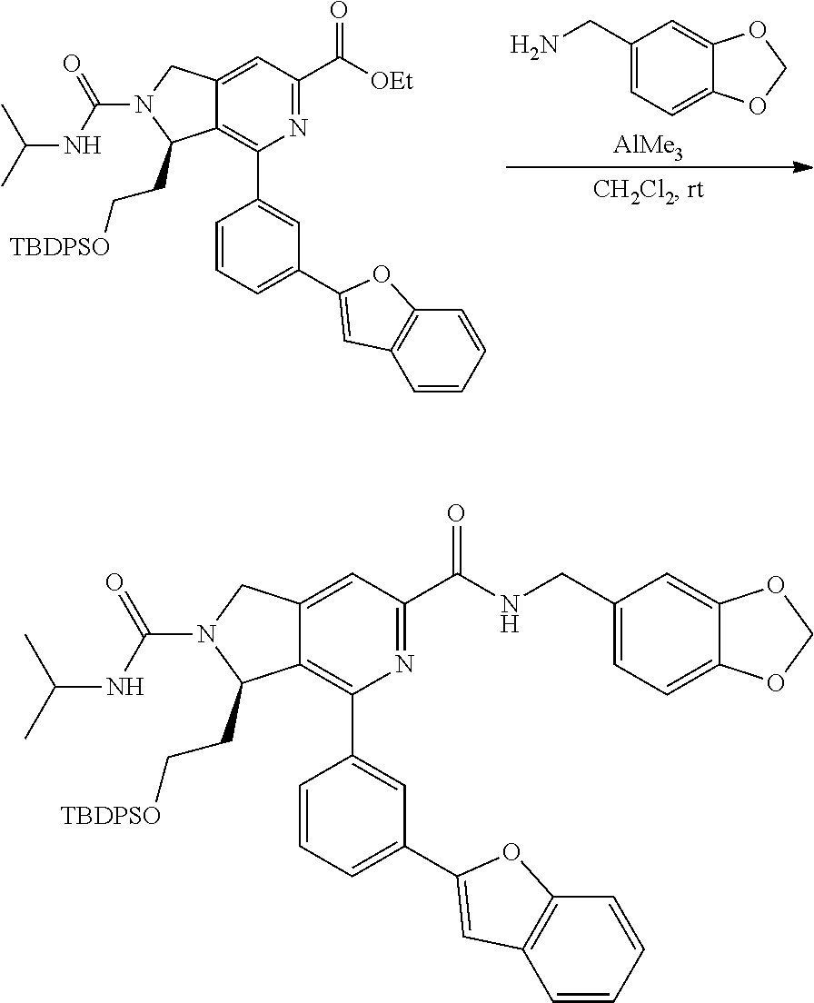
NCC1=CC=C2C(=C1)OCO2.[AlMe3].C12=C(C3=CC(C4=CC5=C(C=CC=C5)O4)=CC=C3)N=C(C([OEt])=O)C=C1CN(C(NC(C)C)=O)C2CC[TBDPSO].C12=C(C3=CC(C4=CC5=C(C=CC=C5)O4)=CC=C3)N=C(C(NCC3=CC=C4C(=C3)OCO4)=O)C=C1CN(C(NC(C)C)=O)C2CC[TBDPSO]
